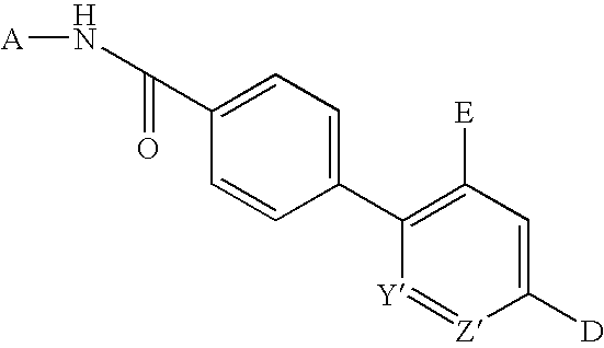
C1(C2=CC=C(C(=O)N[A])C=C2)=C([E])C=C([D])[Z]=[Y]1
